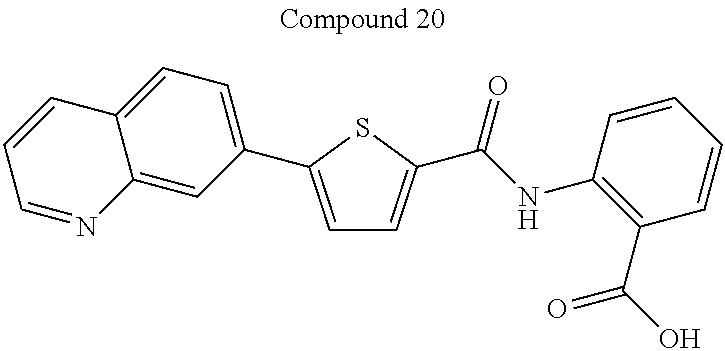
C1=C(C2=CC=C3C(=C2)N=CC=C3)SC(C(=O)NC2=C(C(=O)O)C=CC=C2)=C1
